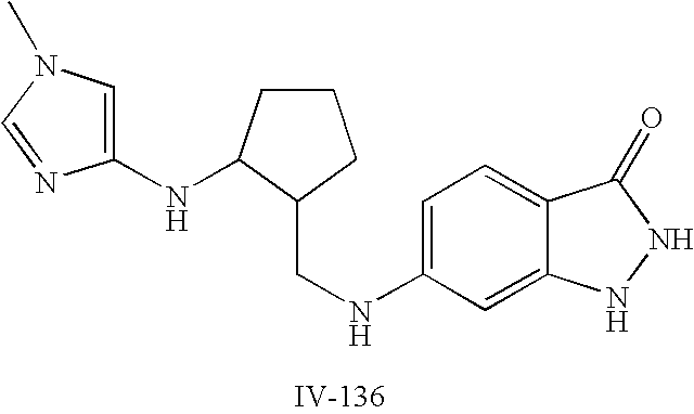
C1=C(NCC2CCCC2NC2=CN(C)C=N2)C=C2C(=C1)C(=O)NN2
